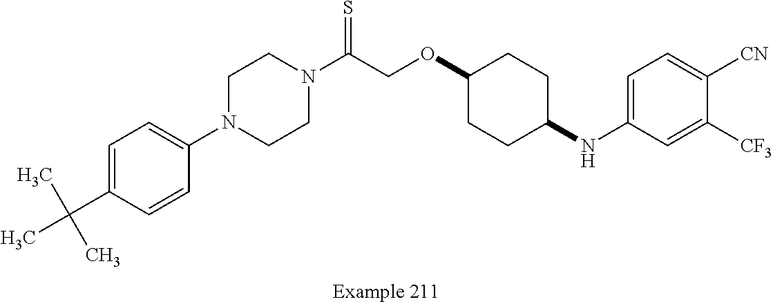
C1=C(C(C)(C)C)C=CC(N2CCN(C(COC3CCC(NC4=CC=C([CN])C([CF3])=C4)CC3)=S)CC2)=C1
